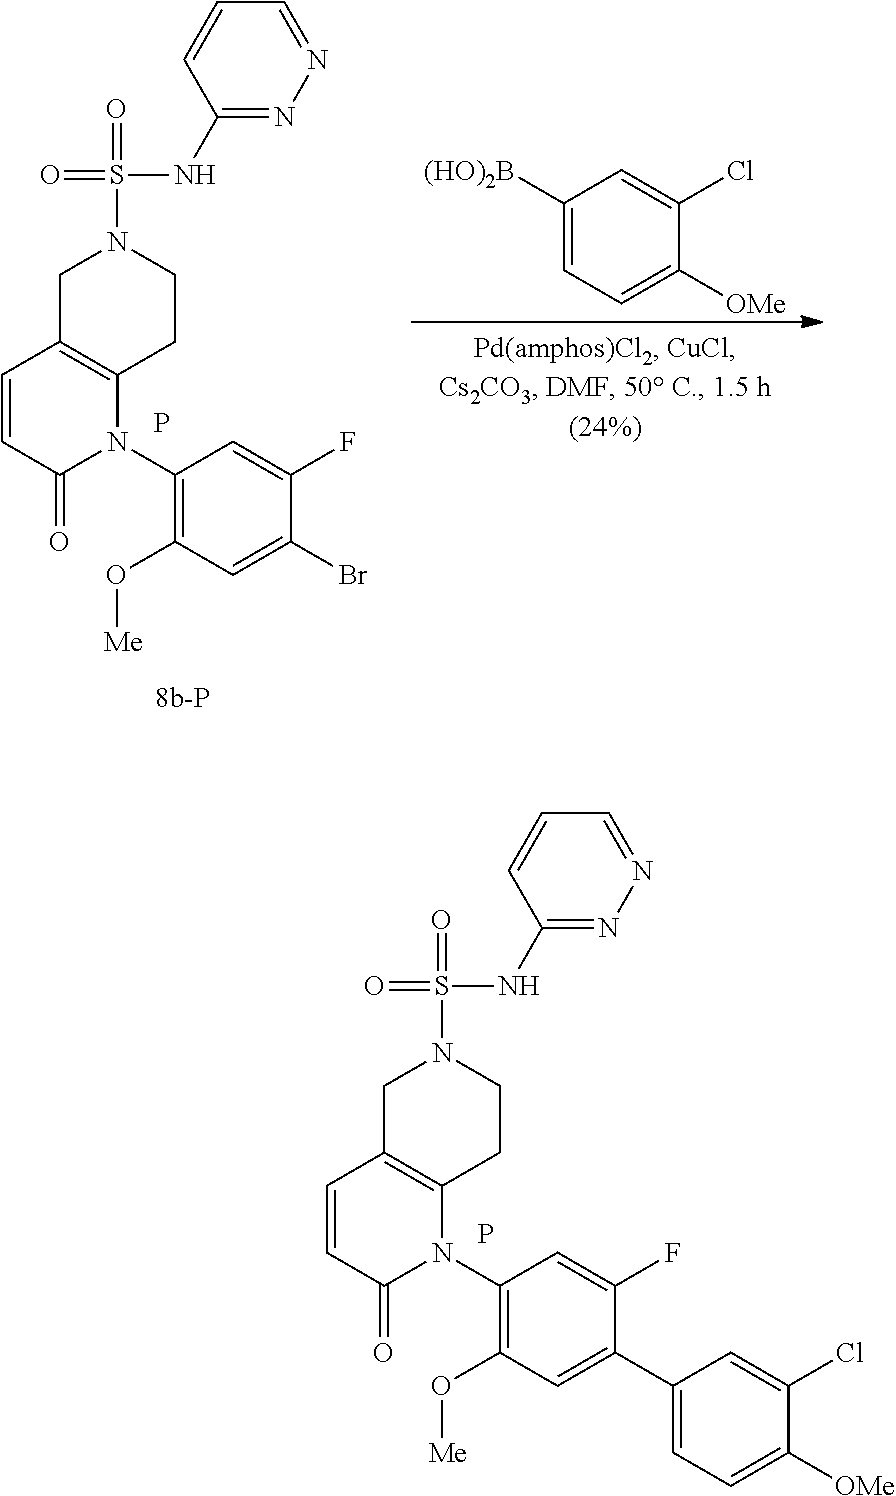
P.C1(N2C3=C(C=CC2=O)CN(S(NC2=NN=CC=C2)(=O)=O)CC3)=C(O[Me])C=C(C2=CC=C([OMe])C(Cl)=C2)C(F)=C1.C1(N2C3=C(C=CC2=O)CN(S(NC2=NN=CC=C2)(=O)=O)CC3)=C(O[Me])C=C(Br)C(F)=C1.P.C1([(HO)2B])=CC=C([OMe])C(Cl)=C1
